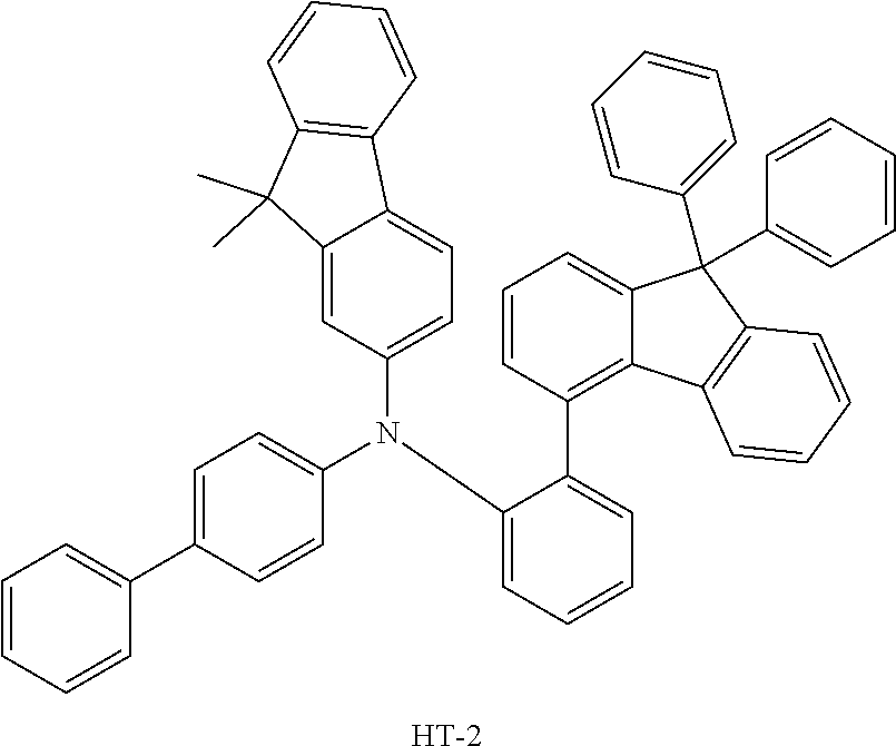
C12=CC(N(C3=CC=C(C4=CC=CC=C4)C=C3)C3=CC=CC=C3C3=C4C(=CC=C3)C(C3=CC=CC=C3)(C3=CC=CC=C3)C3=C4C=CC=C3)=CC=C1C1=C(C2(C)C)C=CC=C1.[H]
